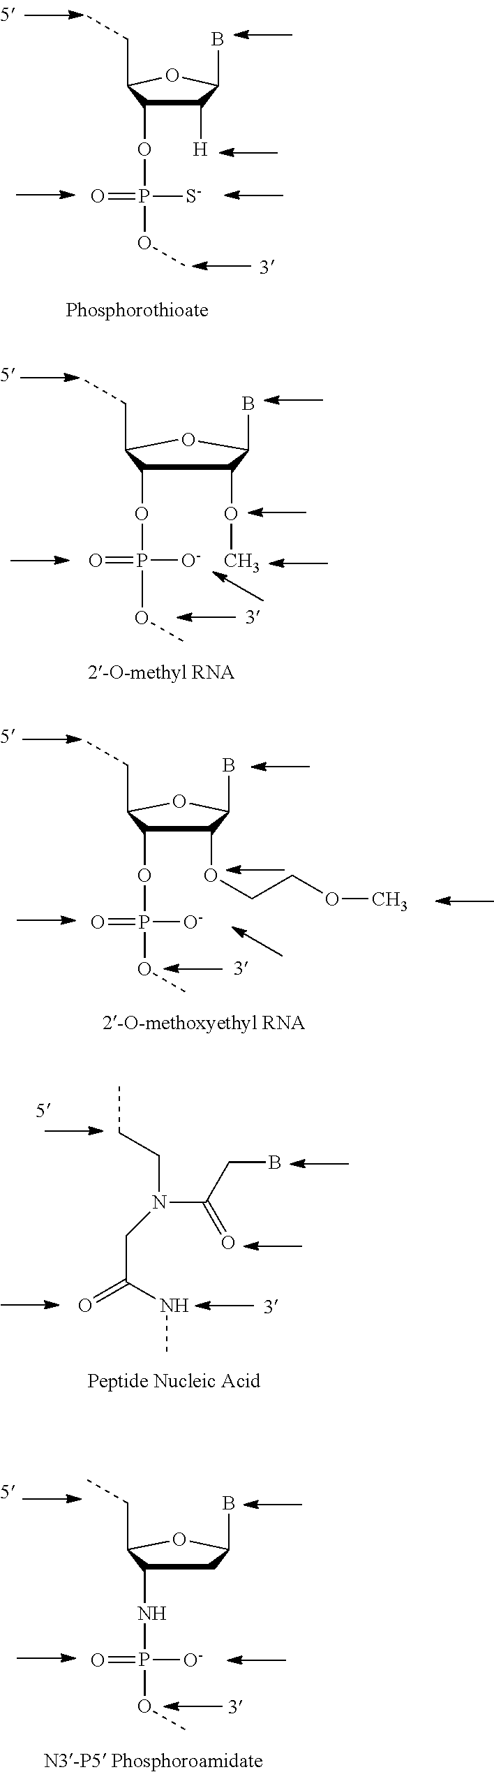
CCCN(C(=O)CB)CC(=O)NC.C1C(NP([O-])(=O)OC)C(CC)OC1B.C1(OC)C(OP(=O)([O-])OC)C(CC)OC1B.C1([H])C(OP(=O)([S-])OC)C(CC)OC1B.C1(OCCOC)C(OP([O-])(=O)OC)C(CC)OC1B
